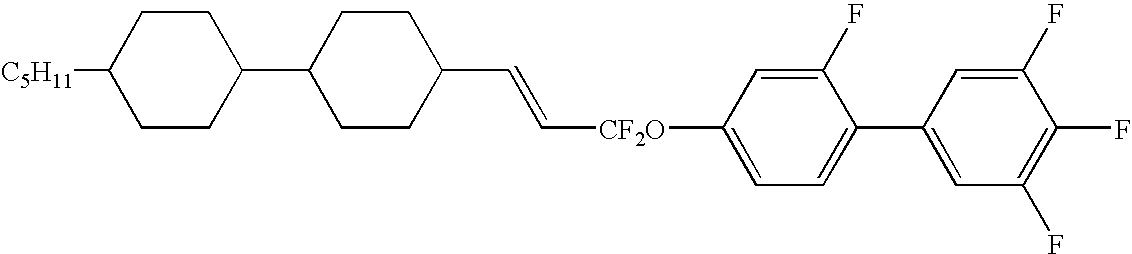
C1CC(C2CCC(C=C[CF2O]C3=CC=C(C4=CC(F)=C(F)C(F)=C4)C(F)=C3)CC2)CCC1[C5H11]
